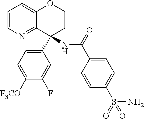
C1=CN=C2C(=C1)OCCC2(NC(C1=CC=C(S(=O)(N)=O)C=C1)=O)C1=CC=C([F3CO])C(F)=C1
